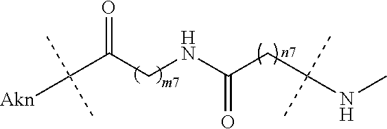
C(C(CNC(CC(NC)(C)C)=O)=O)([Akn])(C)C
